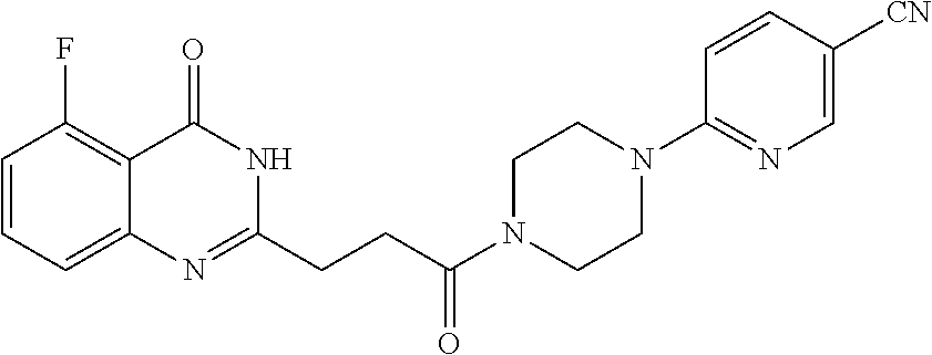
C12=C(F)C=CC=C1N=C(CCC(N1CCN(C3=NC=C([CN])C=C3)CC1)=O)NC2=O
